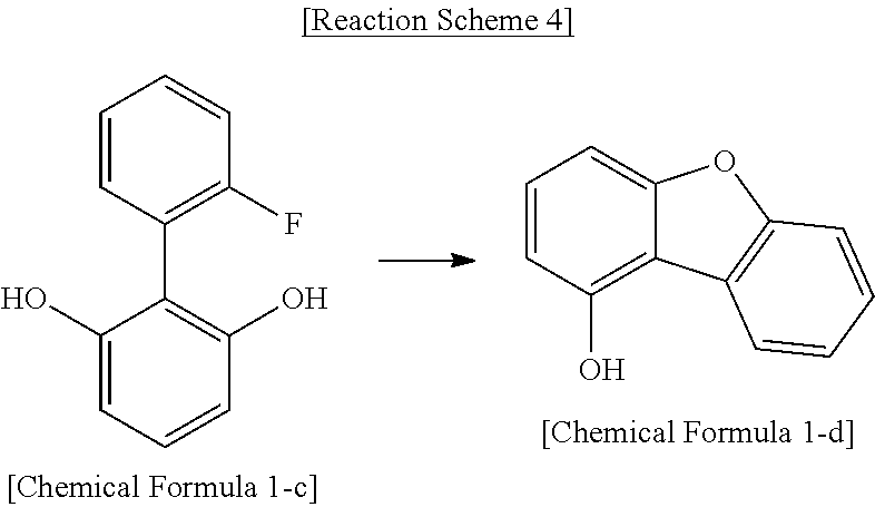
C1=CC(O)=C2C(=C1)OC1=C2C=CC=C1.C1(C2=C(O)C=CC=C2O)=C(F)C=CC=C1
